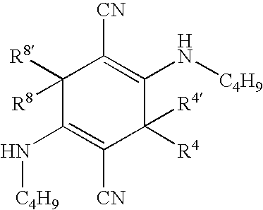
C1([R8])([R8])C(N[C4H9])=C([CN])C([R4])([R4])C(N[C4H9])=C1[CN]
